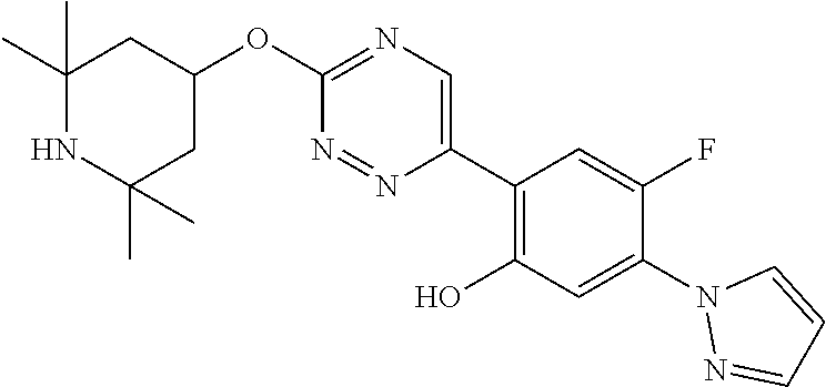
C1(C)(C)NC(C)(C)CC(OC2=NC=C(C3=C(O)C=C(N4N=CC=C4)C(F)=C3)N=N2)C1
